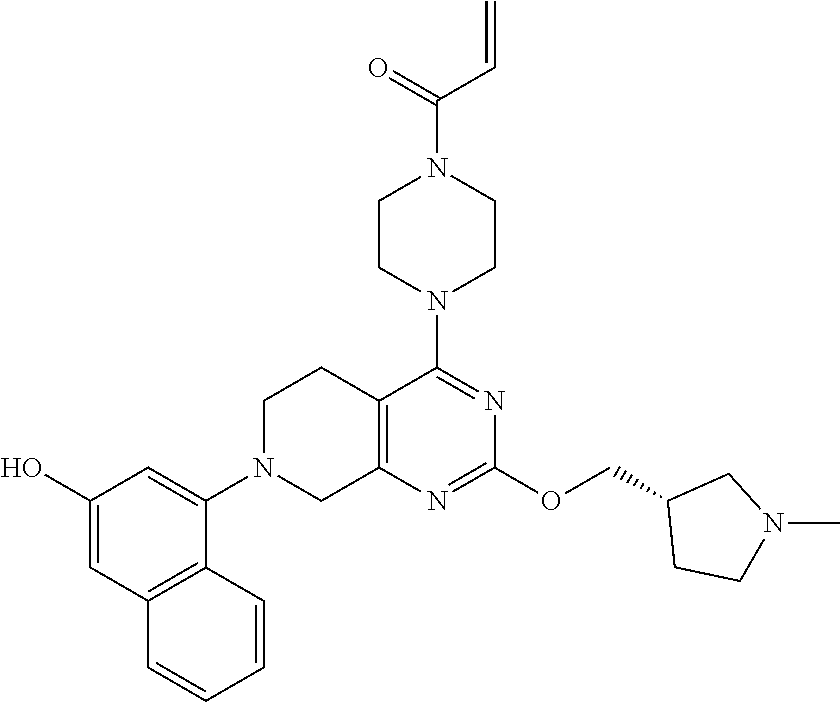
C1(O)=CC2=C(C(N3CC4=C(CC3)C(N3CCN(C(C=C)=O)CC3)=NC(OCC3CCN(C)C3)=N4)=C1)C=CC=C2
